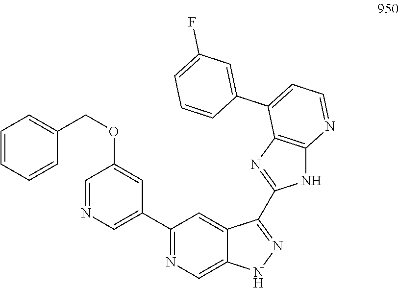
C1(C2=CN=CC(OCC3=CC=CC=C3)=C2)=NC=C2C(=C1)C(C1=NC3=C(N1)N=CC=C3C1=CC(F)=CC=C1)=NN2
